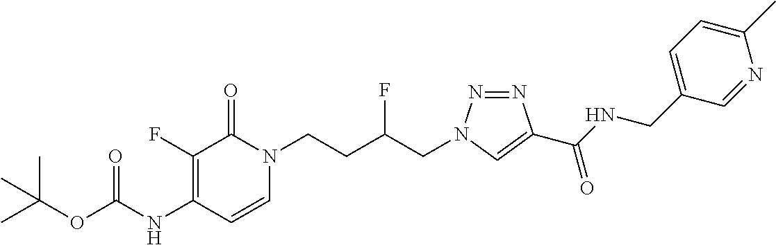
N(C1=C(F)C(=O)N(CCC(CN2N=NC(C(NCC3=CC=C(C)N=C3)=O)=C2)F)C=C1)C(=O)OC(C)(C)C
